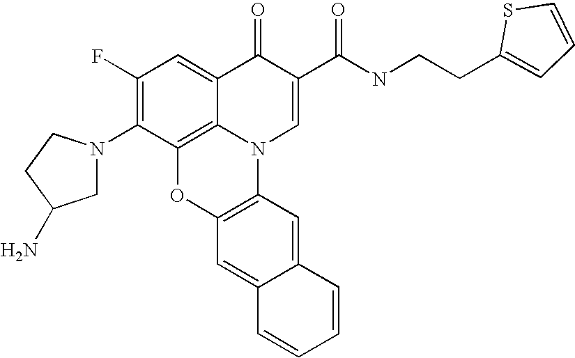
C1(F)=C(N2CC(N)CC2)C2=C3C(=C1)C(=O)C(C(NCCC1=CC=CS1)=O)=CN3C1=C(O2)C=C2C(=C1)C=CC=C2
